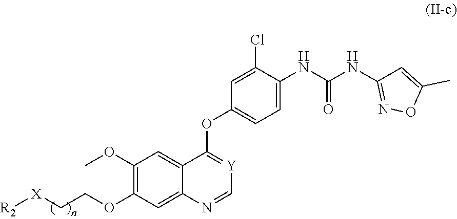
[R2][X]CCOC1=C(OC)C=C2C(=C1)N=C[Y]=C2OC1=CC=C(NC(NC2=NOC(C)=C2)=O)C(Cl)=C1
